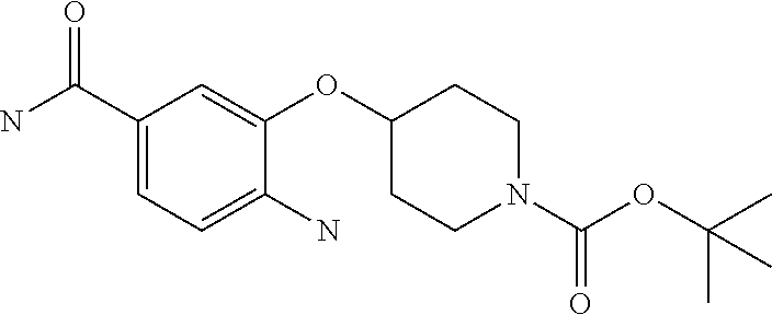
C1(C(N)=O)=CC=C(N)C(OC2CCN(C(OC(C)(C)C)=O)CC2)=C1
